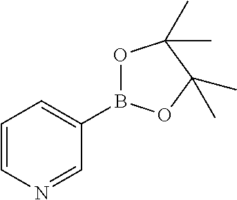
C1=CN=CC(B2OC(C)(C)C(C)(C)O2)=C1
